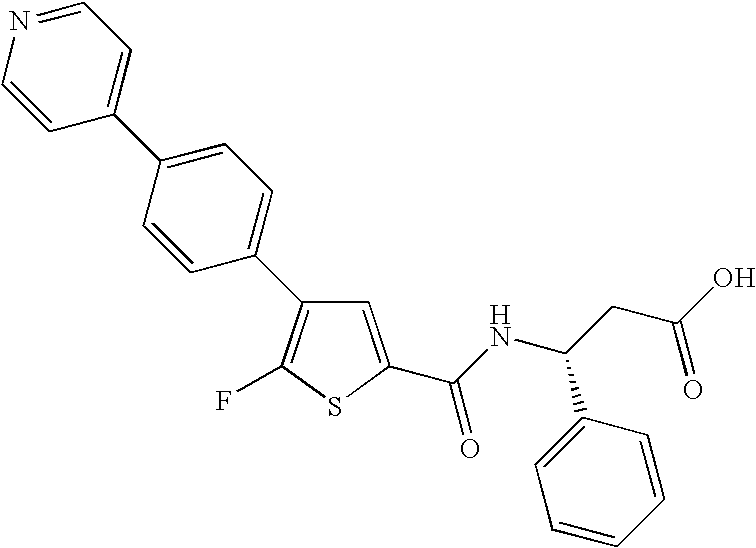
C1=C(C(NC(CC(=O)O)C2=CC=CC=C2)=O)SC(F)=C1C1=CC=C(C2=CC=NC=C2)C=C1
